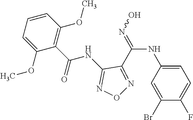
C1=C(NC(=NO)C2=NON=C2NC(C2=C(OC)C=CC=C2OC)=O)C=C(Br)C(F)=C1
